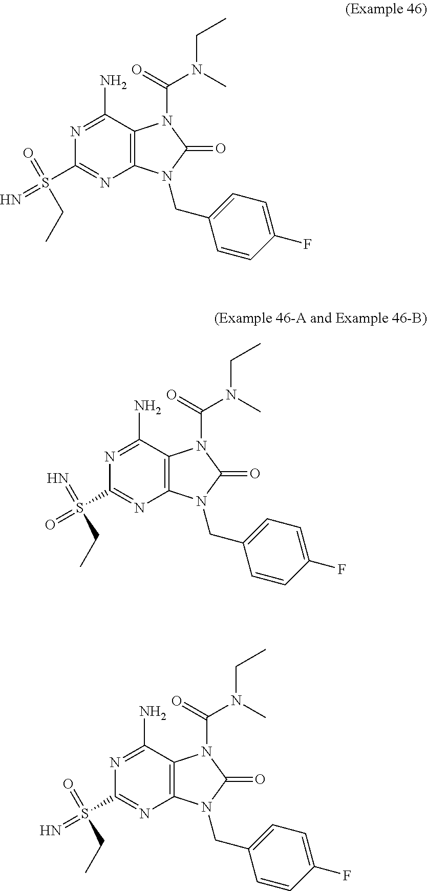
N1=C(N)C2=C(N=C1S(=N)(=O)CC)N(CC1=CC=C(F)C=C1)C(=O)N2C(=O)N(C)CC.N1=C(N)C2=C(N=C1S(=O)(=N)CC)N(CC1=CC=C(F)C=C1)C(=O)N2C(=O)N(C)CC.N1=C(N)C2=C(N=C1S(=N)(=O)CC)N(CC1=CC=C(F)C=C1)C(=O)N2C(=O)N(C)CC
